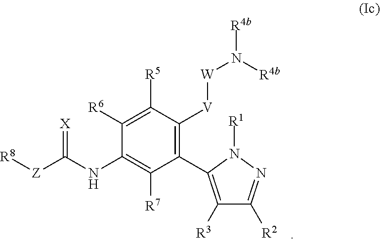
C1([R6])=C([R5])C([V][W]N([R4b])[R4b])=C(C2=C([R3])C([R2])=NN2[R1])C([R7])=C1NC([Z][R8])=[X]
